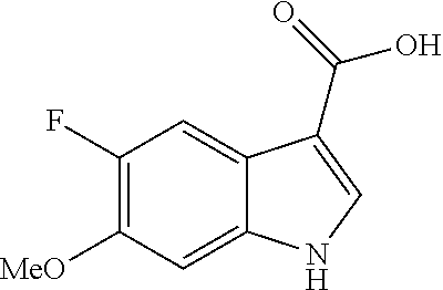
C1(F)=C([MeO])C=C2C(=C1)C(C(=O)O)=CN2
